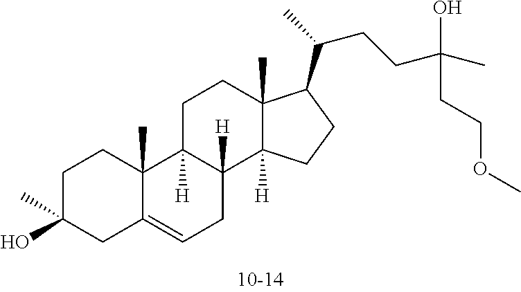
C1C(O)(C)CC2=CCC3([H])C([H])(C2(C)C1)CCC1(C)C3([H])CCC1C(CCC(O)(C)CCOC)C
